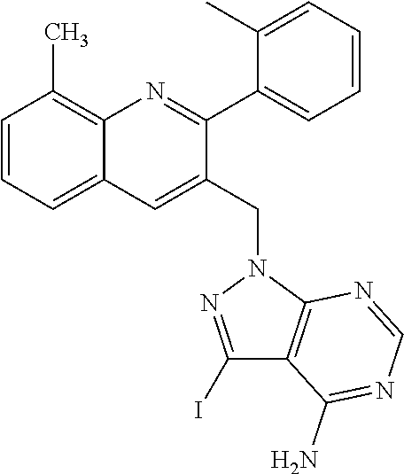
C1=CC=C2C(=C1C)N=C(C1=CC=CC=C1C)C(CN1N=C(I)C3=C1N=CN=C3N)=C2
